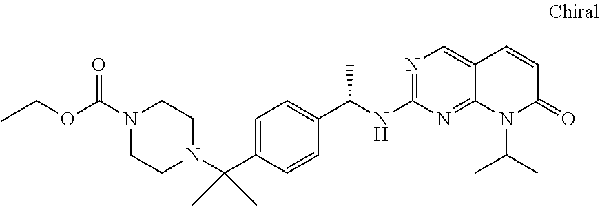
C(C1=CC=C(C(C)NC2=NC=C3C(=N2)N(C(C)C)C(=O)C=C3)C=C1)(N1CCN(C(=O)OCC)CC1)(C)C
